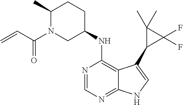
C12=NC=NC(NC3CCC(C)N(C(C=C)=O)C3)=C1C(C1C(F)(F)C1(C)C)=CN2
